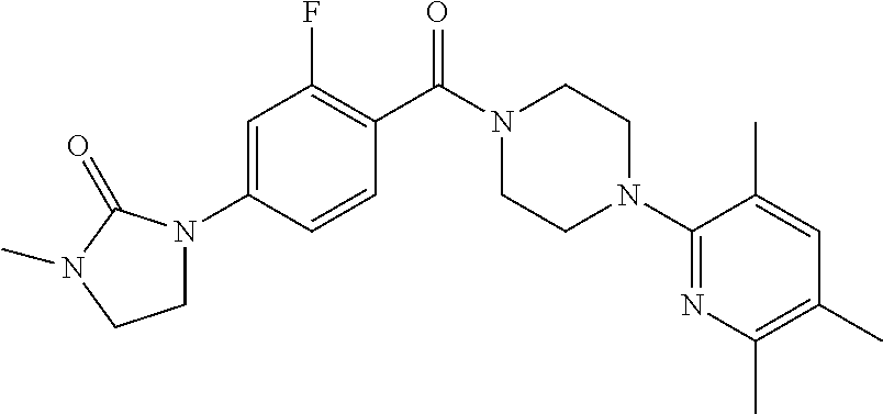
C1N(C2=CC(F)=C(C(N3CCN(C4=NC(C)=C(C)C=C4C)CC3)=O)C=C2)C(=O)N(C)C1
